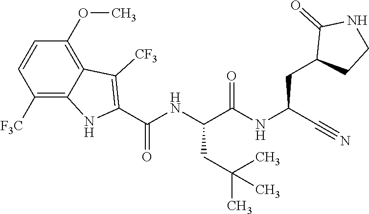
O=C(NC(C#N)CC1CCNC1=O)C(NC(C1=C([CF3])C2=C(OC)C=CC([F3C])=C2N1)=O)CC(C)(C)C
